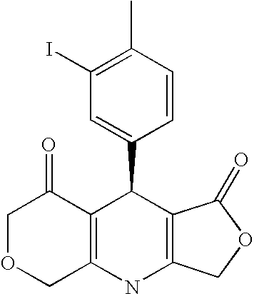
C12=C(NC3=C(C1C1=CC(I)=C(C)C=C1)C(=O)OC3)COCC2=O
